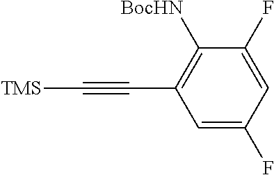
C1=C(F)C=C(F)C([BocHN])=C1C#C[TMS]
